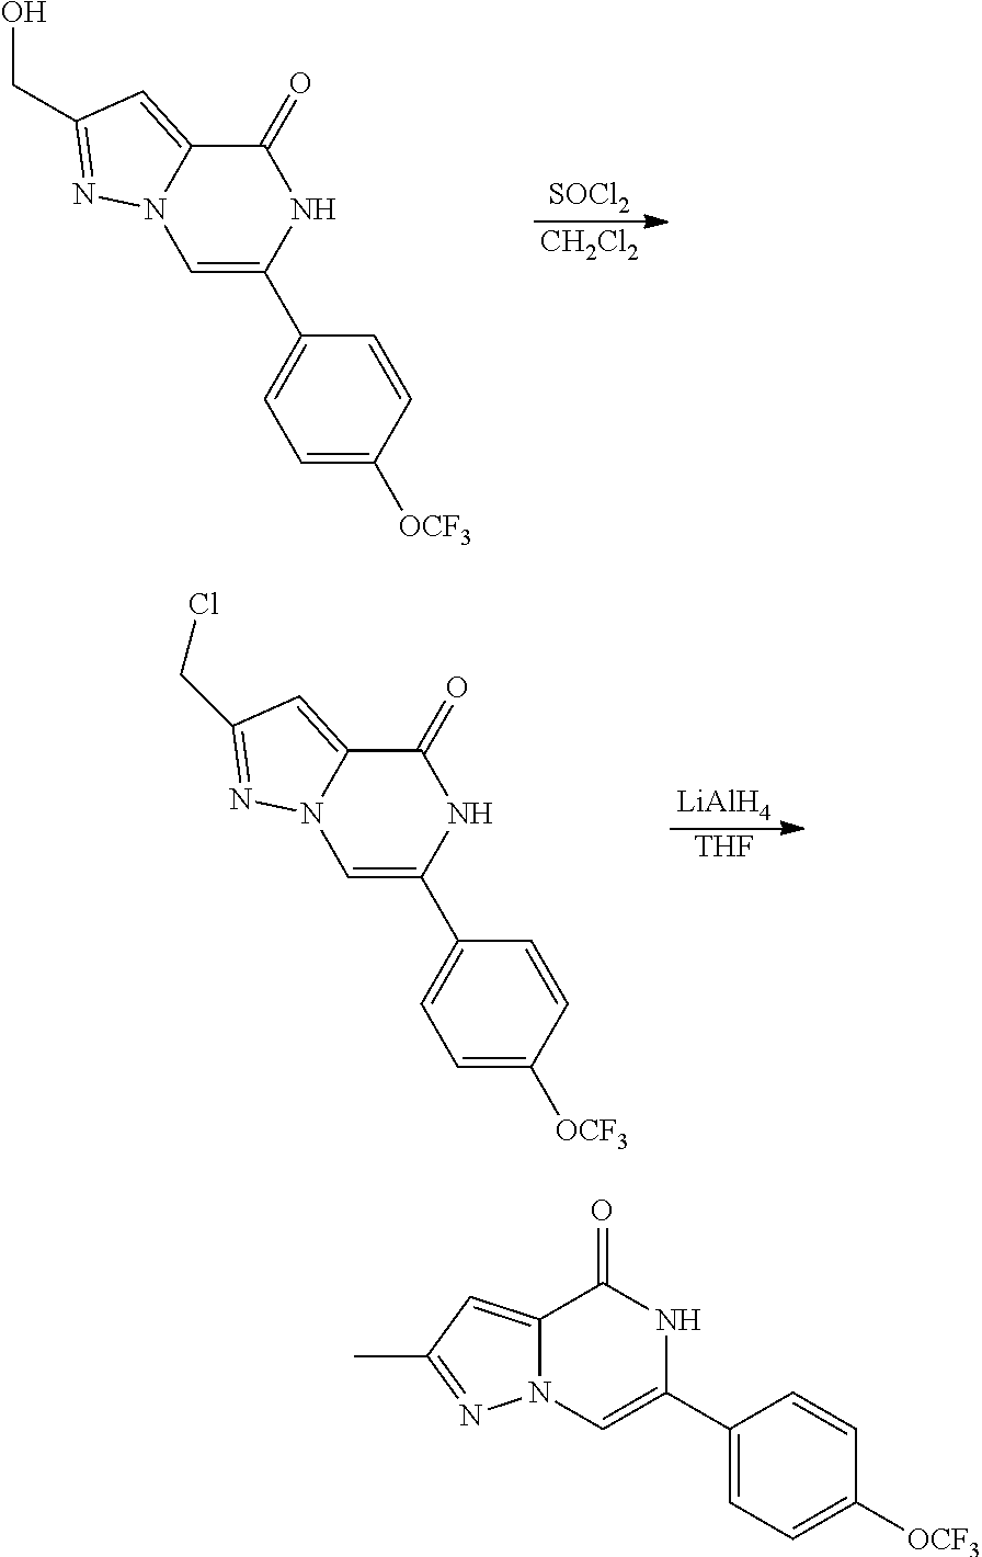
C1(=O)C2=CC(CO)=NN2C=C(C2=CC=C([OCF3])C=C2)N1.[SOCl2].[CH2Cl2].C1(=O)C2=CC(CCl)=NN2C=C(C2=CC=C([OCF3])C=C2)N1.[LiAlH4].[THF].C12=CC(C)=NN1C=C(C1=CC=C([OCF3])C=C1)NC2=O
